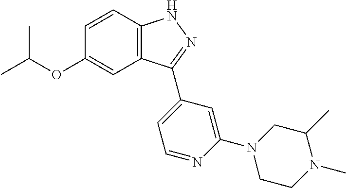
C1=CC2=C(C=C1OC(C)C)C(C1=CC=NC(N3CCN(C)C(C)C3)=C1)=NN2
